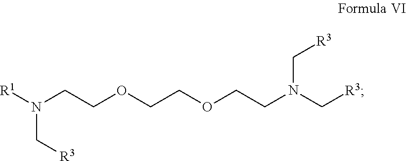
[R1]N(CCOCCOCCN(C[R3])C[R3])C[R3]
